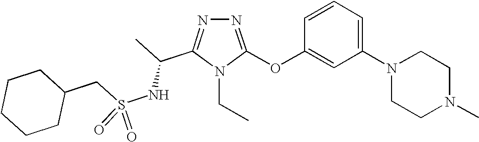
N1=C(OC2=CC(N3CCN(C)CC3)=CC=C2)N(CC)C(C(C)NS(CC2CCCCC2)(=O)=O)=N1
